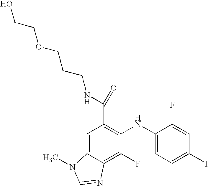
C(C1=C(NC2=CC=C(I)C=C2F)C(F)=C2C(=C1)N(C)C=N2)(NCCCOCCO)=O
